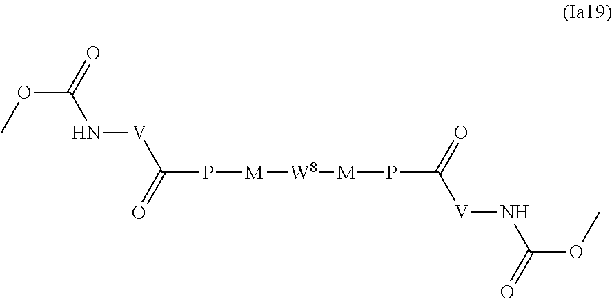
COC(N[V]C(P[M][W8][M]PC(=O)[V]NC(OC)=O)=O)=O
